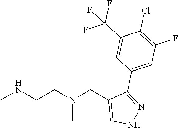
CNCCN(CC1=CNN=C1C1=CC(F)=C(Cl)C(C(F)(F)F)=C1)C
